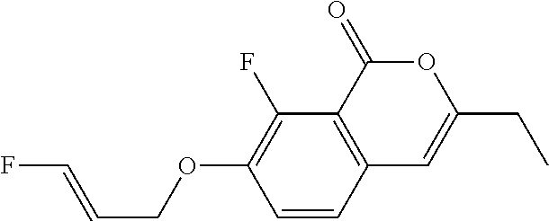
C1=CC2=C(C(F)=C1OCC=CF)C(=O)OC(CC)=C2
